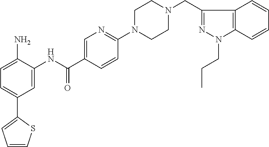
C1(NC(C2=CN=C(N3CCN(CC4=NN(CCC)C5=C4C=CC=C5)CC3)C=C2)=O)=CC(C2=CC=CS2)=CC=C1N
